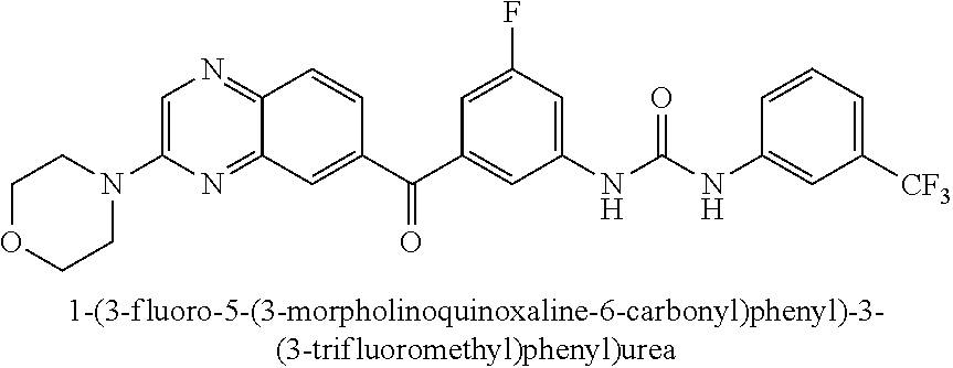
C1=C(N2CCOCC2)N=C2C(=N1)C=CC(C(C1=CC(NC(NC3=CC([CF3])=CC=C3)=O)=CC(F)=C1)=O)=C2
